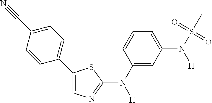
C1(C2=CC=C(C#N)C=C2)=CN=C(N(C2=CC(N(S(=O)(=O)C)[H])=CC=C2)[H])S1
